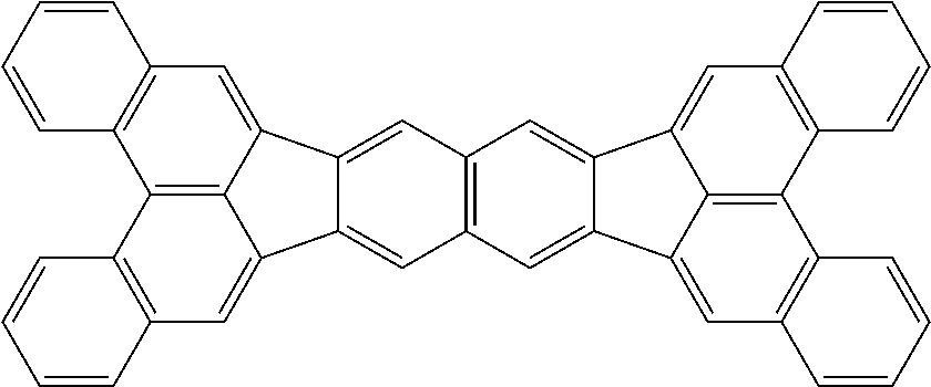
C12=C3C(=CC4=C1C=CC=C4)C1=CC4=C(C=C1C3=CC1=C2C=CC=C1)C=C1C(=C4)C2=CC3=C(C4=C2C1=CC1=C4C=CC=C1)C=CC=C3
